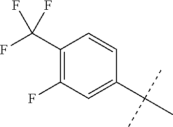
CC(C)(C)C1=CC(F)=C(C(F)(F)F)C=C1
